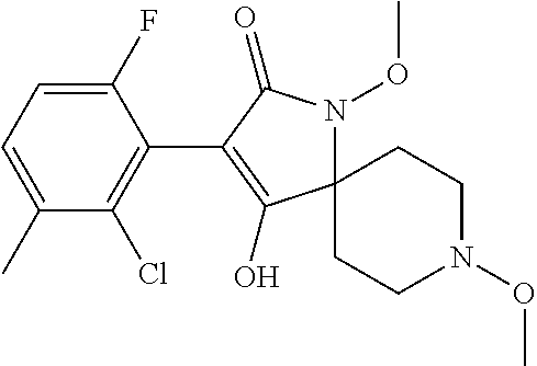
C1(F)=CC=C(C)C(Cl)=C1C1=C(O)C2(N(OC)C1=O)CCN(OC)CC2
